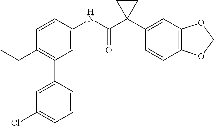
C(C1=C(C2=CC(Cl)=CC=C2)C=C(NC(C2(C3=CC4=C(C=C3)OCO4)CC2)=O)C=C1)C
